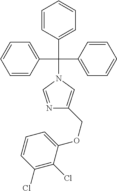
C1(C(C2=CC=CC=C2)(C2=CC=CC=C2)N2C=NC(COC3=CC=CC(Cl)=C3Cl)=C2)=CC=CC=C1
